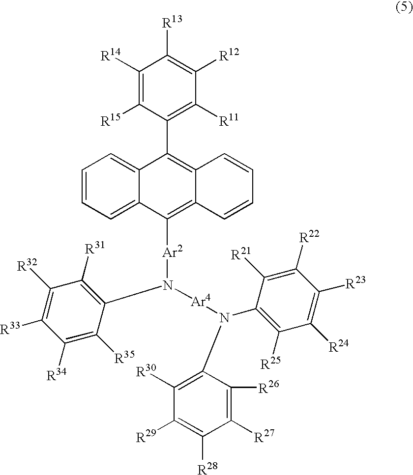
[Ar2](N([Ar4]N(C1=C([R30])C([R29])=C([R28])C([R27])=C1[R26])C1=C([R25])C([R24])=C([R23])C([R22])=C1[R21])C1=C([R31])C([R32])=C([R33])C([R34])=C1[R35])C1=C2C(=C(C3=C([R11])C([R12])=C([R13])C([R14])=C3[R15])C3=CC=CC=C13)C=CC=C2
